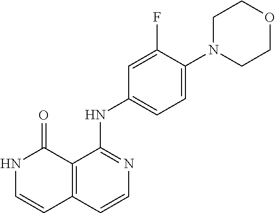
N1C=CC2=C(C1=O)C(NC1=CC=C(N3CCOCC3)C(F)=C1)=NC=C2
